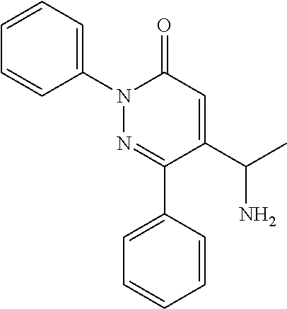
C1=CC(C2=NN(C3=CC=CC=C3)C(=O)C=C2C(N)C)=CC=C1
